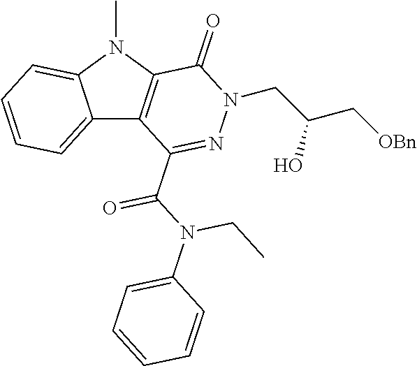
C12=CC=CC=C1N(C)C1=C2C(C(N(C2=CC=CC=C2)CC)=O)=NN(CC(C[OBn])O)C1=O
